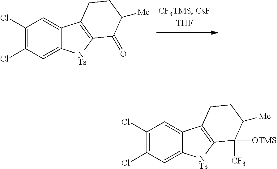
C1(Cl)=C(Cl)C=C2C(=C1)C1=C([NTs]2)C(=O)C([Me])CC1.C1(Cl)=C(Cl)C=C2C(=C1)C1=C([NTs]2)C([OTMS])([CF3])C([Me])CC1
